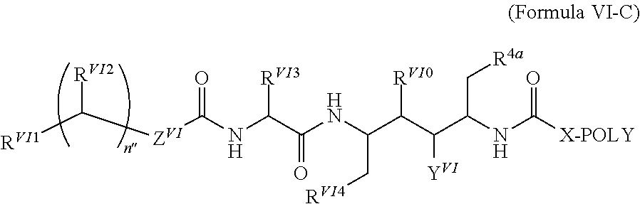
[RVI1]C([ZVI]C(NC(C(NC(C(C(C(NC([X-POLY])=O)C[R4a])[Y])[RVI0])C[RVI4])=O)[RVI3])=O)[RVI2]
